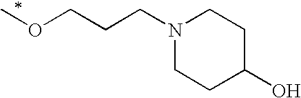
COCCCN1CCC(O)CC1
